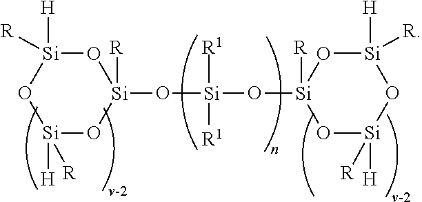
O1[Si]([H])([R])O[Si]([H])([R])O[Si]1(O[Si](O[Si]1([R])O[Si]([H])([R])O[Si]([H])([R])O1)([R1])[R1])[R]
